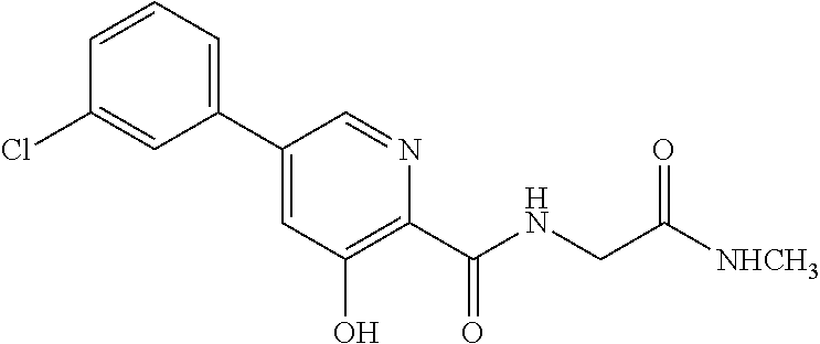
C1(C2=CC=CC(Cl)=C2)=CC(O)=C(C(NCC([NHCH3])=O)=O)N=C1
